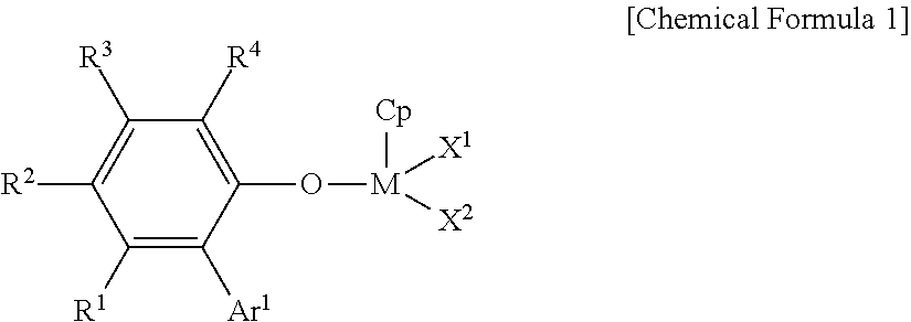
C1([R1])=C([Ar1])C(O[M]([Cp])([X2])[X1])=C([R4])C([R3])=C1[R2]
